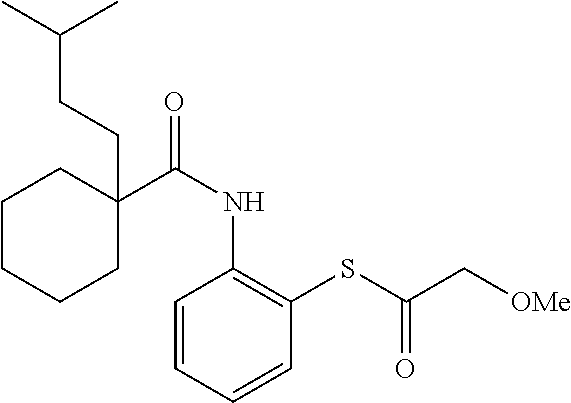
C1(C(NC2=C(SC(C[OMe])=O)C=CC=C2)=O)(CCC(C)C)CCCCC1
